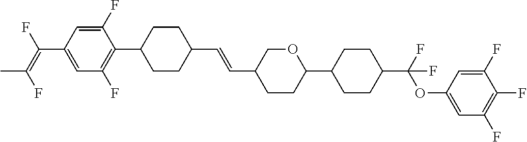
C1=C(F)C(C2CCC(C=CC3CCC(C4CCC(C(OC5=CC(F)=C(F)C(F)=C5)(F)F)CC4)OC3)CC2)=C(F)C=C1C(=C(F)C)F
